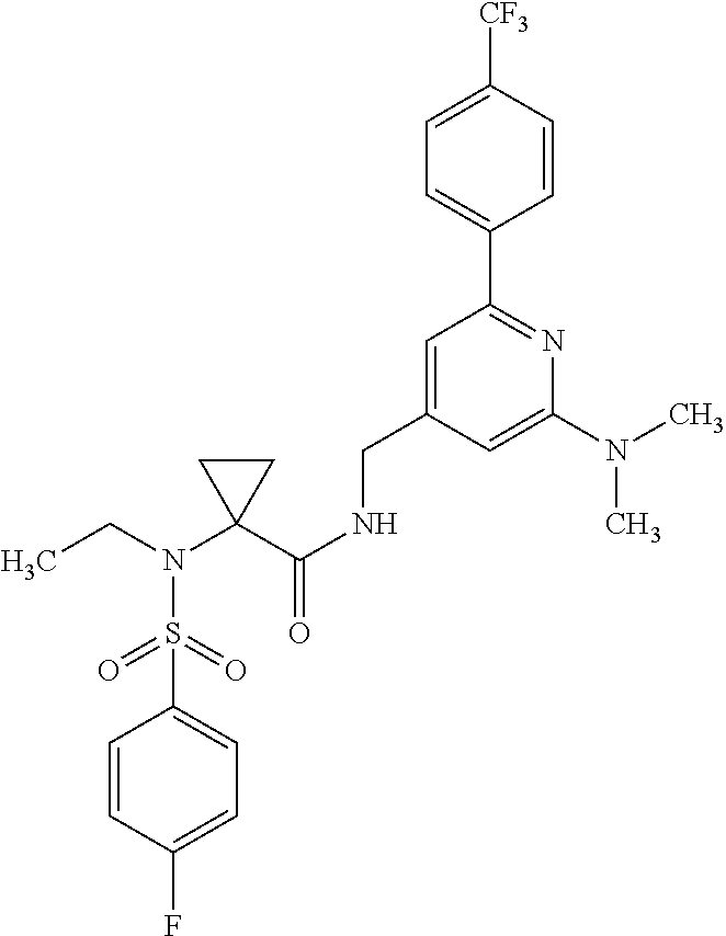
CCN(C1(C(NCC2=CC(C3=CC=C([CF3])C=C3)=NC(N(C)C)=C2)=O)CC1)S(=O)(=O)C1=CC=C(F)C=C1
